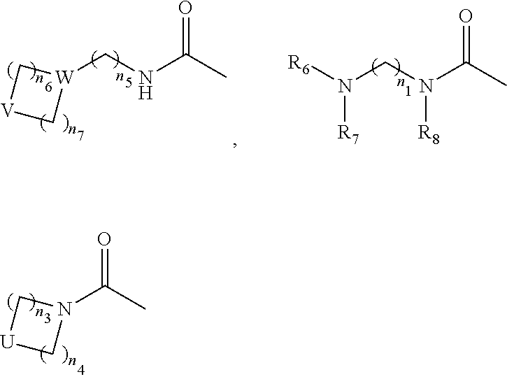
[W]1(CNC(C)=O)C[V]C1.[R6]N(CN(C(C)=O)[R8])[R7].N1(C(C)=O)C[U]C1
